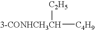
[3-CONHCH3CH]([C4H9])[C2H5]
